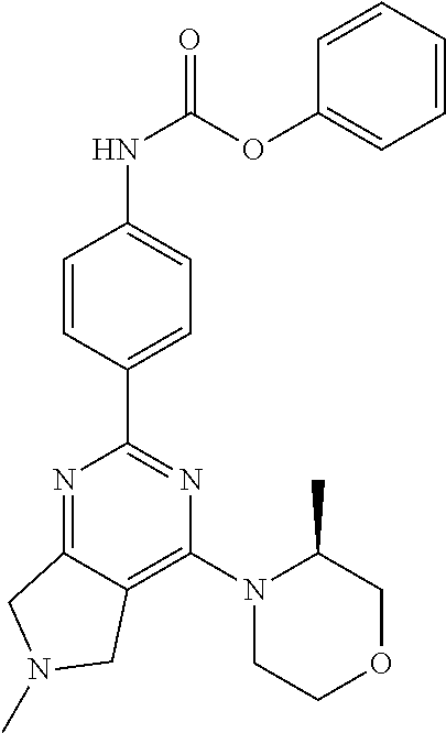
N1=C2C(=C(N3CCOCC3C)N=C1C1=CC=C(NC(=O)OC3=CC=CC=C3)C=C1)CN(C)C2
